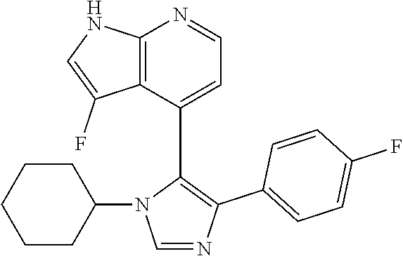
C1=NC(C2=CC=C(F)C=C2)=C(C2=CC=NC3=C2C(F)=CN3)N1C1CCCCC1
